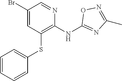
C1(Br)=CC(SC2=CC=CC=C2)=C(NC2=NC(C)=NO2)N=C1
